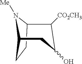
C12CCC(N1[Me])C([CO2CH3])C(O)C2
